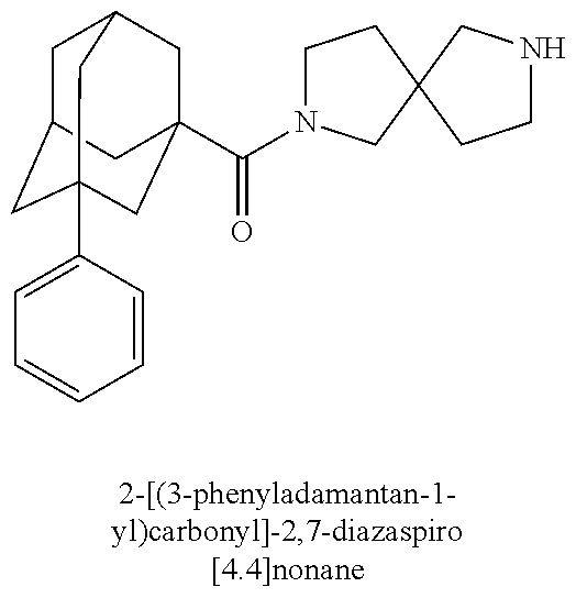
C1C2CC3(C4=CC=CC=C4)CC(C(=O)N4CCC5(C4)CNCC5)(CC1C3)C2
